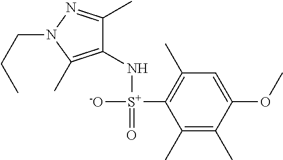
C1(N[S+]([-O])(=O)C2=C(C)C=C(OC)C(C)=C2C)=C(C)N(CCC)N=C1C
